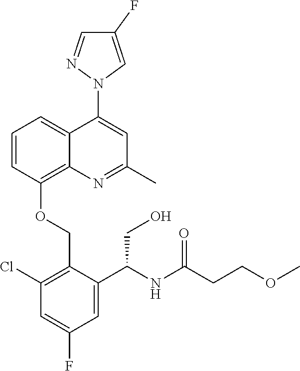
C1=CC(OCC2=C(Cl)C=C(F)C=C2C(NC(CCOC)=O)CO)=C2C(=C1)C(N1C=C(F)C=N1)=CC(C)=N2
